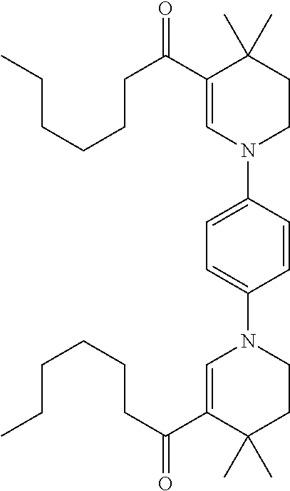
C1(C(CCCCCC)=O)=CN(C2=CC=C(N3C=C(C(CCCCCC)=O)C(C)(C)CC3)C=C2)CCC1(C)C
